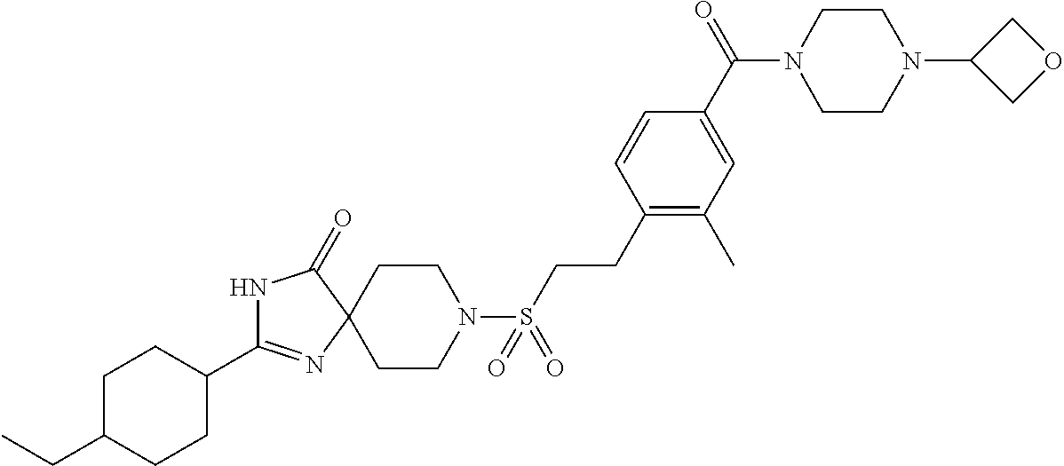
C1CC(C2=NC3(C(=O)N2)CCN(S(=O)(=O)CCC2=C(C)C=C(C(=O)N4CCN(C5COC5)CC4)C=C2)CC3)CCC1CC
